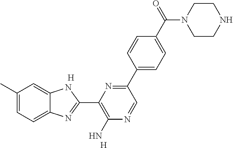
C1(C)=CC=C2C(=C1)NC(C1=C(N)N=CC(C3=CC=C(C(=O)N4CCNCC4)C=C3)=N1)=N2.[H].[H]
